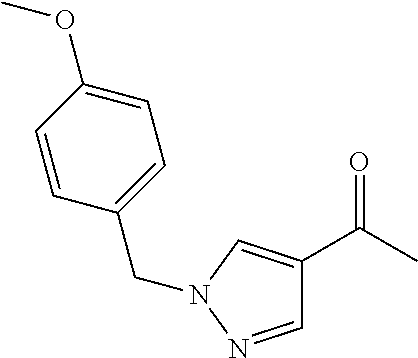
C1=C(OC)C=CC(CN2N=CC(C(=O)C)=C2)=C1
